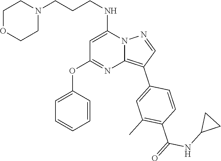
C(NC1=CC(OC2=CC=CC=C2)=NC2=C(C3=CC(C)=C(C(NC4CC4)=O)C=C3)C=NN12)CCN1CCOCC1
